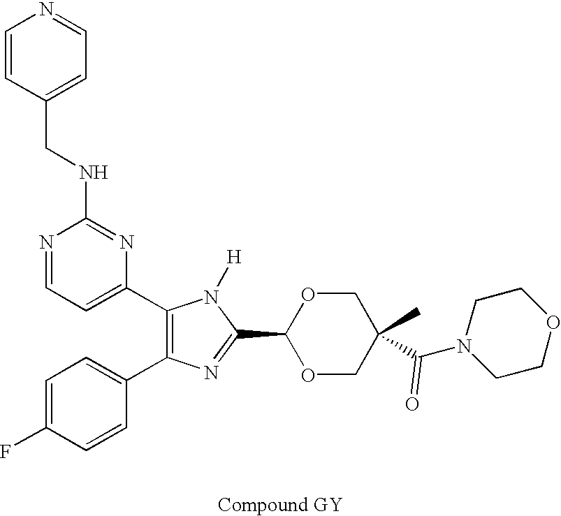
C1(C2=CC=NC(NCC3=CC=NC=C3)=N2)=C(C2=CC=C(F)C=C2)N=C(C2OCC(C(N3CCOCC3)=O)(C)CO2)N1[H]
